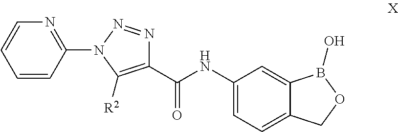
C1=CC(N2C([R2])=C(C(NC3=CC=C4C(=C3)B(O)OC4)=O)N=N2)=NC=C1
